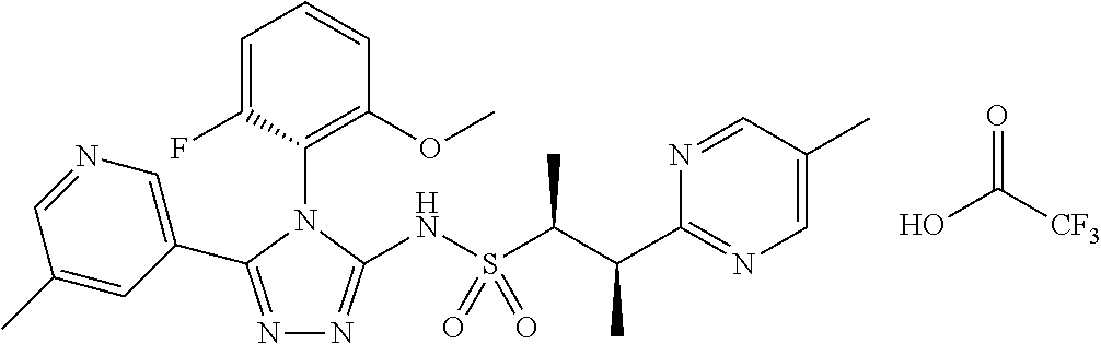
C1=C(F)C(N2C(C3=CN=CC(C)=C3)=NN=C2NS(C(C(C2=NC=C(C)C=N2)C)C)(=O)=O)=C(OC)C=C1.OC([CF3])=O
